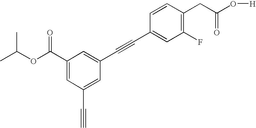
C1(F)=C(CC(O[H])=O)C=CC(C#CC2=CC(C(OC(C)C)=O)=CC(C#C)=C2)=C1
